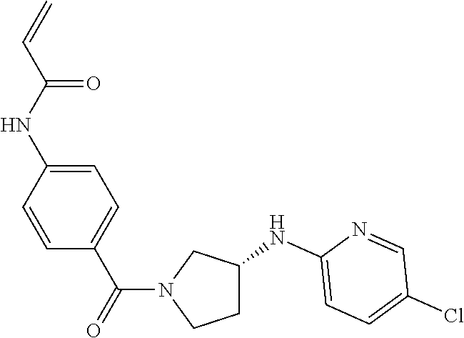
C1=CC(NC(C=C)=O)=CC=C1C(=O)N1CCC(NC2=CC=C(Cl)C=N2)C1
